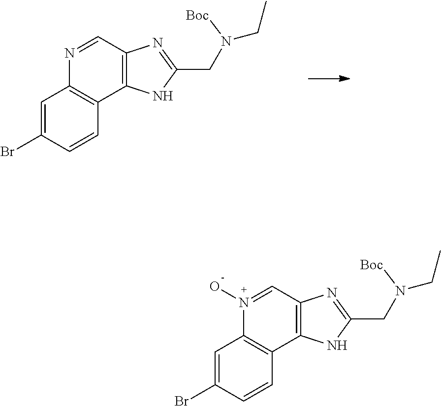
C1=C(Br)C=CC2=C1N=CC1=C2NC(CN(CC)[Boc])=N1.C1=C(Br)C=CC2=C1N(O)=CC1=C2NC(CN(CC)[Boc])=N1
